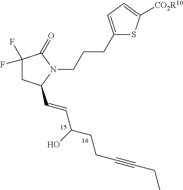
C(C#CCCC(C=CC1CC(F)(F)C(=O)N1CCCC1=CC=C([CO2R10])S1)O)C
